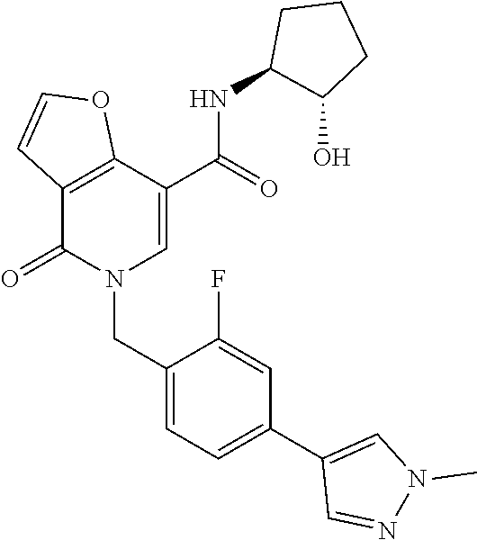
C12=C(C(=O)N(CC3=CC=C(C4=CN(C)N=C4)C=C3F)C=C1C(NC1C(O)CCC1)=O)C=CO2
